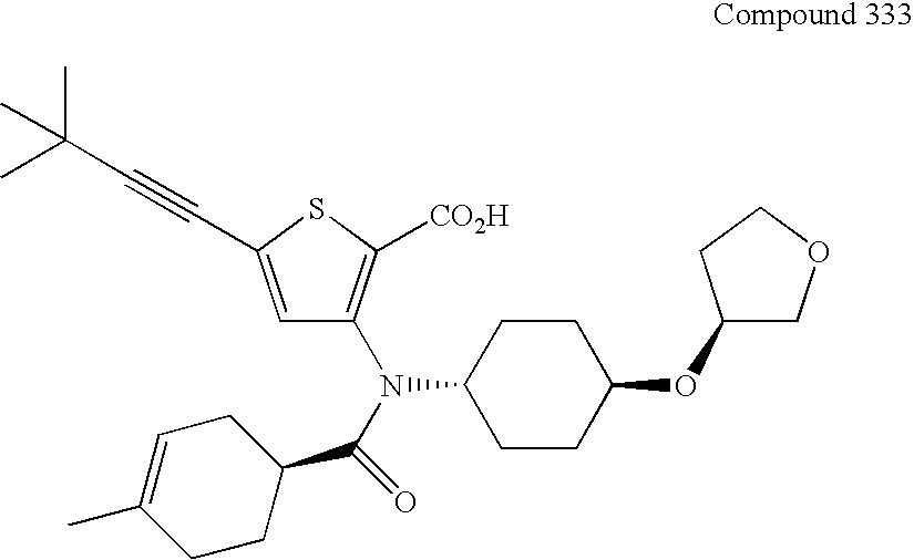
C1(N(C2CCC(OC3COCC3)CC2)C(C2CCC(C)=CC2)=O)=C([CO2H])SC(C#CC(C)(C)C)=C1
